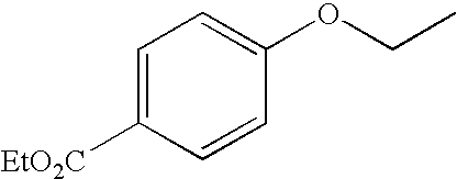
C1=C([EtO2C])C=CC(OCC)=C1
